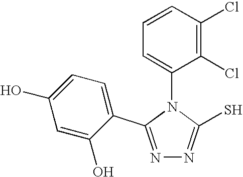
N1=C(C2=CC=C(O)C=C2O)N(C2=CC=CC(Cl)=C2Cl)C(S)=N1
